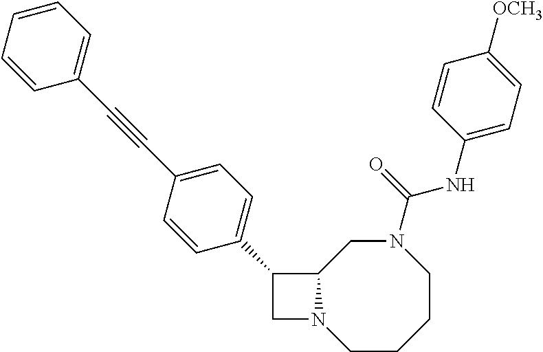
C1N2C(C1C1=CC=C(C#CC3=CC=CC=C3)C=C1)CN(C(NC1=CC=C([OCH3])C=C1)=O)CCCC2
